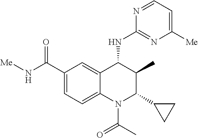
C1(C(N[Me])=O)=CC=C2C(=C1)C(NC1=NC([Me])=CC=N1)C(C)C(C1CC1)N2C(C)=O
